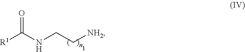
[R1]C(NCC[NH2])=O
